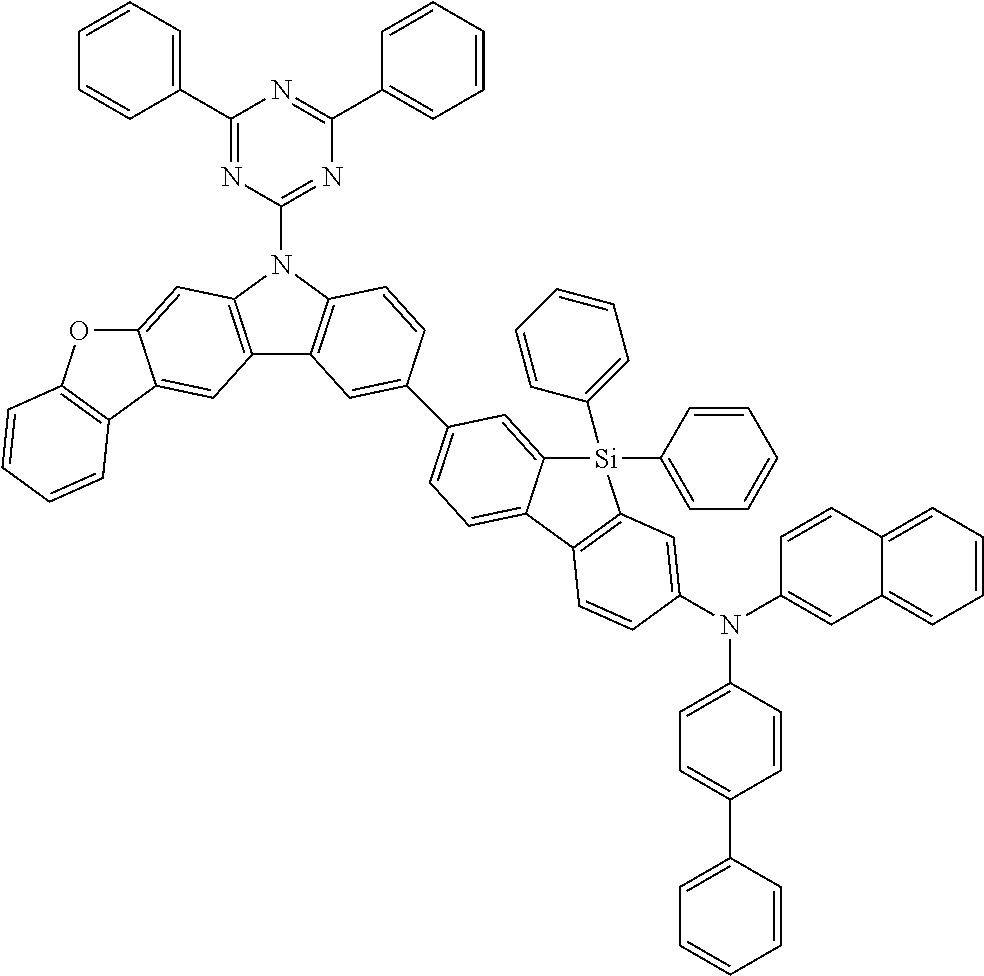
C1(C2=CC=CC=C2)=NC(N2C3=C(C4=C2C=C2C(=C4)C4=C(O2)C=CC=C4)C=C(C2=CC=C4C(=C2)[Si](C2=CC=CC=C2)(C2=CC=CC=C2)C2=C4C=CC(N(C4=CC=C(C5=CC=CC=C5)C=C4)C4=CC5=CC=CC=C5C=C4)=C2)C=C3)=NC(C2=CC=CC=C2)=N1
